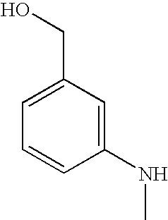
C1(NC)=CC(CO)=CC=C1
